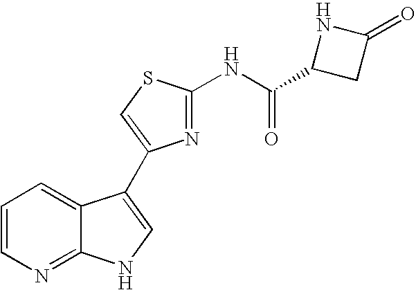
C1=CN=C2C(=C1)C(C1=CSC(NC(=O)C3CC(=O)N3)=N1)=CN2
